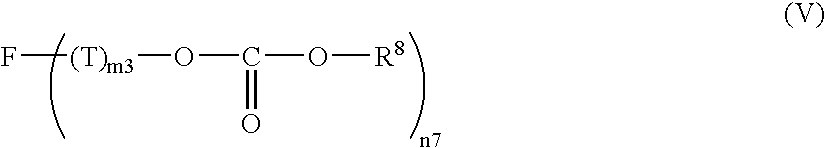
F[(T)m3]OC(O[R8])=O
